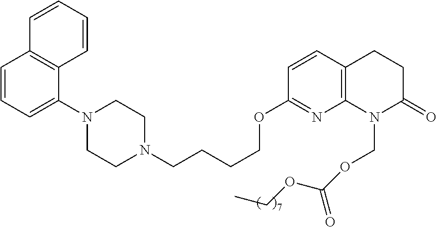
C1=CC=C(N2CCN(CCCCOC3=NC4=C(C=C3)CCC(=O)N4COC(OCC)=O)CC2)C2=C1C=CC=C2
